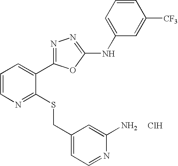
C1=CN=C(SCC2=CC=NC(N)=C2)C(C2=NN=C(NC3=CC=CC([CF3])=C3)O2)=C1.Cl
